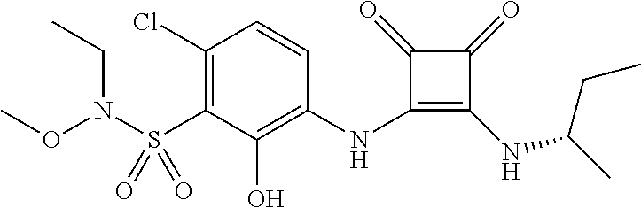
C1(Cl)=C(S(N(CC)OC)(=O)=O)C(O)=C(NC2=C(NC(CC)C)C(=O)C2=O)C=C1
